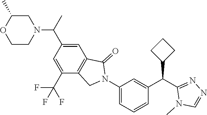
C1(C(N2CC(C)OCC2)C)=CC2=C(C(C(F)(F)F)=C1)CN(C1=CC=CC(C(C3=NN=CN3C)C3CCC3)=C1)C2=O
